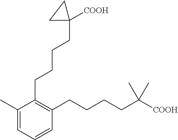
C1=C(C)C(CCCCC2([COOH])CC2)=C(CCCCC(C)(C)[COOH])C=C1
